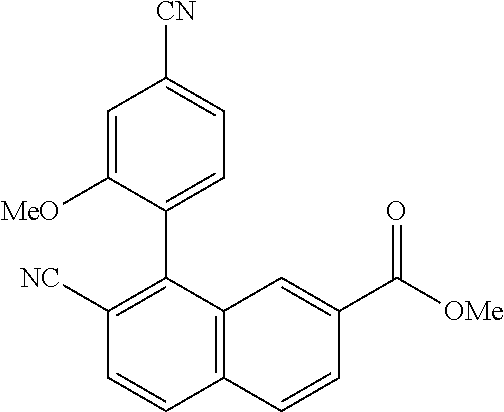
C1([NC])=C(C2=CC=C([CN])C=C2[MeO])C2=C(C=C1)C=CC(C([OMe])=O)=C2
